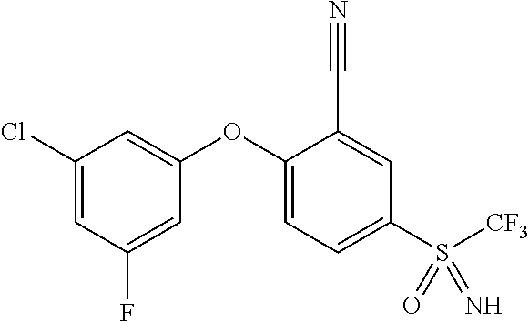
C1(Cl)=CC(F)=CC(OC2=CC=C(S([CF3])(=N)=O)C=C2C#N)=C1
